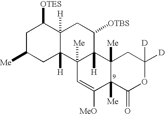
C1C([Me])CC2([H])C([H])(C1[OTES])CC([OTBS])C1([H])C2([Me])C=C([MeO])C2([Me])C1([Me])CC([D])([D])OC2=O
